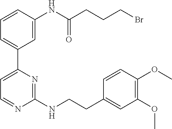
C1=CC(NC(CCCBr)=O)=CC(C2=CC=NC(NCCC3=CC(OC)=C(OC)C=C3)=N2)=C1
